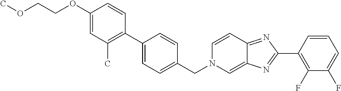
C1(OCCOC)=CC(C)=C(C2=CC=C(CN3C=C4C(=NC(C5=C(F)C(F)=CC=C5)=N4)C=C3)C=C2)C=C1
